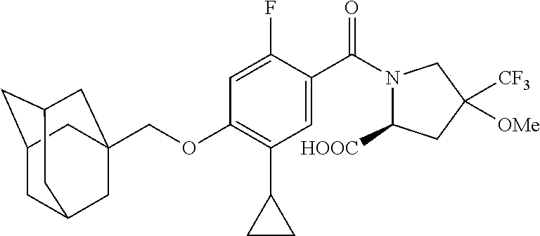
C1C2CC3CC(COC4=C(C5CC5)C=C(C(=O)N5C([HOOC])CC([CF3])([OMe])C5)C(F)=C4)(CC1C3)C2
